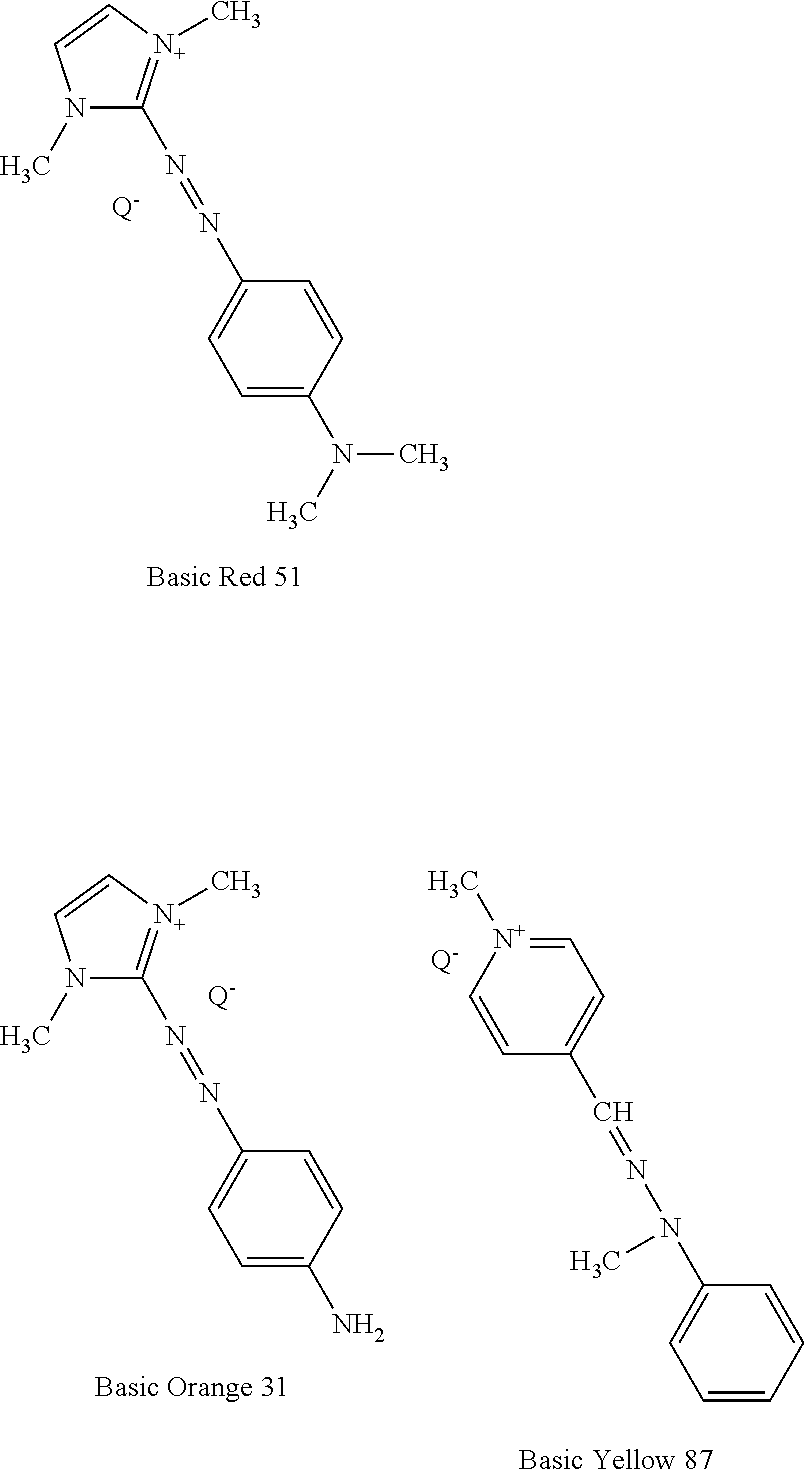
N1(C)C(N=NC2=CC=C(N(C)C)C=C2)=[N+](C)C=C1.[Q-].N1(C)C(N=NC2=CC=C(N)C=C2)=[N+](C)C=C1.[Q-].C1=[N+](C)C=CC(C=NN(C)C2=CC=CC=C2)=C1.[Q-]
